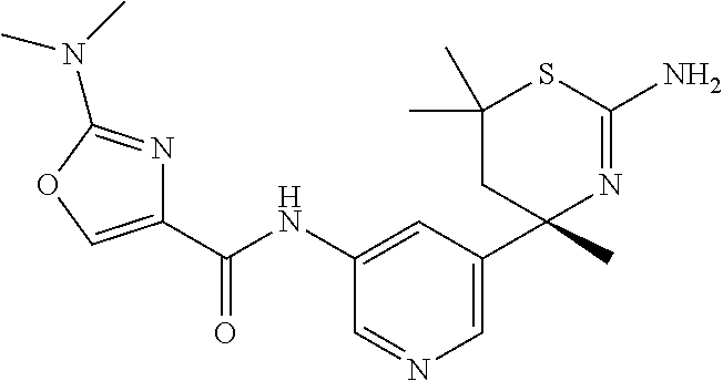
C1(C(NC2=CC(C3(C)N=C(N)SC(C)(C)C3)=CN=C2)=O)=COC(N(C)C)=N1
